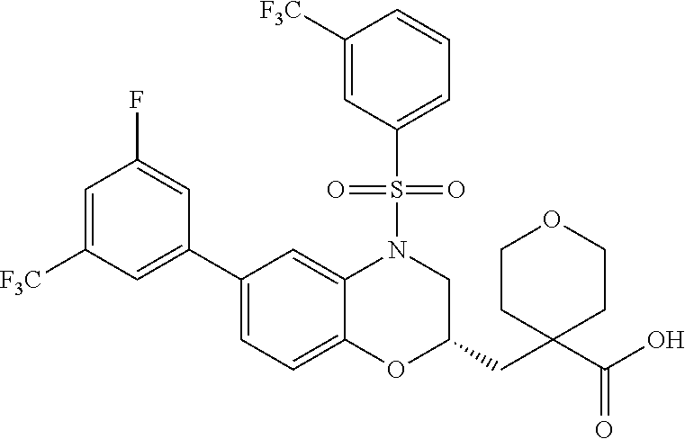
C1(C2=CC=C3C(=C2)N(S(C2=CC=CC([F3C])=C2)(=O)=O)CC(CC2(C(O)=O)CCOCC2)O3)=CC([F3C])=CC(F)=C1
